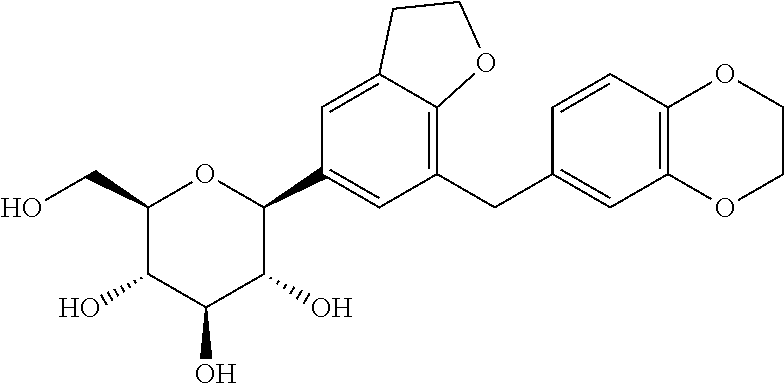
C1(CO)C(O)C(O)C(O)C(C2=CC(CC3=CC4=C(C=C3)OCCO4)=C3C(=C2)CCO3)O1
